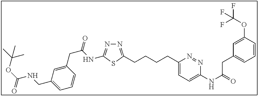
N1=C(CCCCC2=CC=C(NC(=O)CC3=CC=CC(OC(F)(F)F)=C3)N=N2)SC(NC(CC2=CC(CNC(OC(C)(C)C)=O)=CC=C2)=O)=N1
